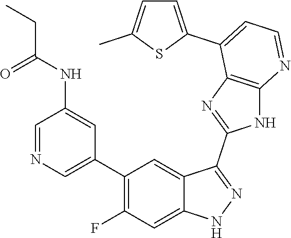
C1=NC=C(C2=C(F)C=C3C(=C2)C(C2=NC4=C(N2)N=CC=C4C2=CC=C(C)S2)=NN3)C=C1NC(=O)CC
